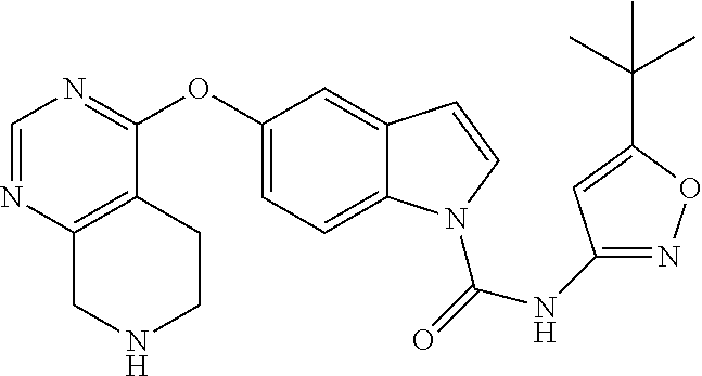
C1=NC2=C(C(OC3=CC=C4C(=C3)C=CN4C(NC3=NOC(C(C)(C)C)=C3)=O)=N1)CCNC2
